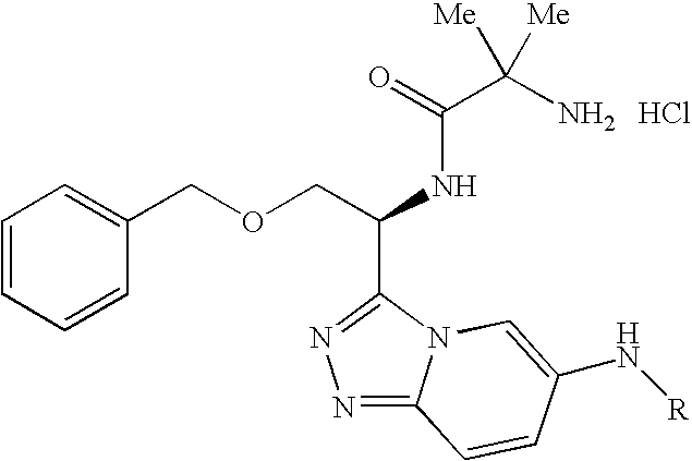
N1=C2N(C(C(COCC3=CC=CC=C3)NC(C(N)([Me])[Me])=O)=N1)C=C(N[R])C=C2.Cl
